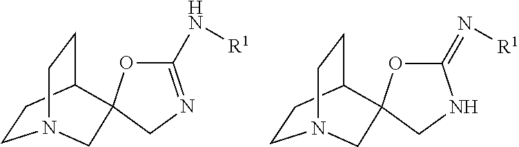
C1CC2CCN1CC21OC(N[R1])=NC1.C1CC2CCN1CC21OC(=N[R1])NC1
